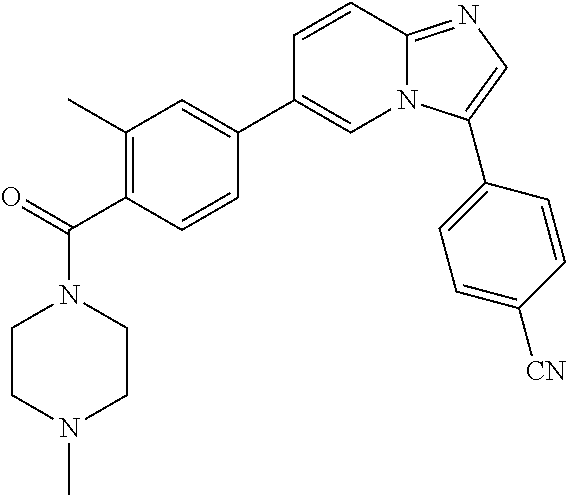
C1(C(N2CCN(C)CC2)=O)=C(C)C=C(C2=CN3C(=NC=C3C3=CC=C([CN])C=C3)C=C2)C=C1
